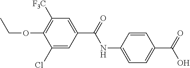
C1=C(NC(=O)C2=CC([F3C])=C(OCC)C(Cl)=C2)C=CC(C(=O)O)=C1
